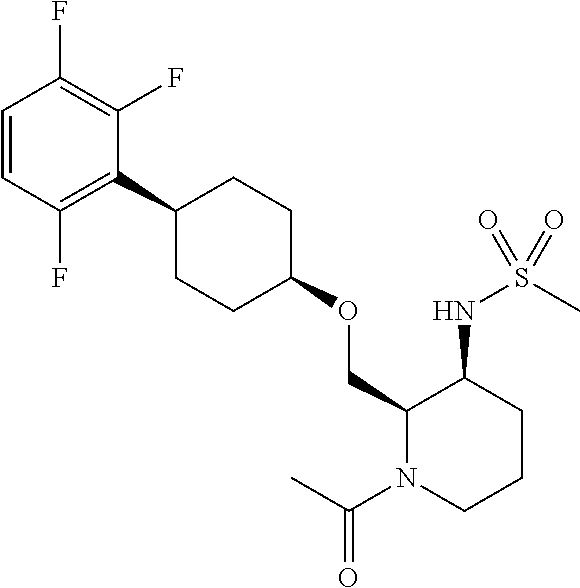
C1(C2CCC(OCC3N(C(C)=O)CCCC3NS(C)(=O)=O)CC2)=C(F)C=CC(F)=C1F
